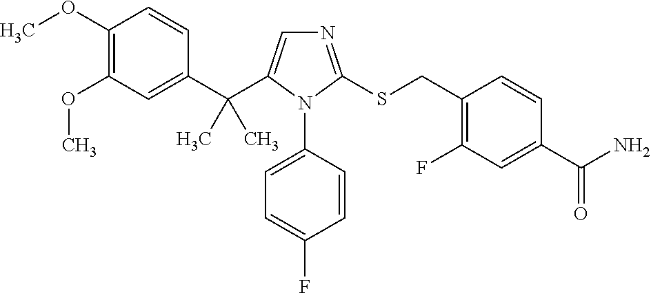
C1(C(C2=CN=C(SCC3=C(F)C=C(C(N)=O)C=C3)N2C2=CC=C(F)C=C2)(C)C)=CC(OC)=C(OC)C=C1
